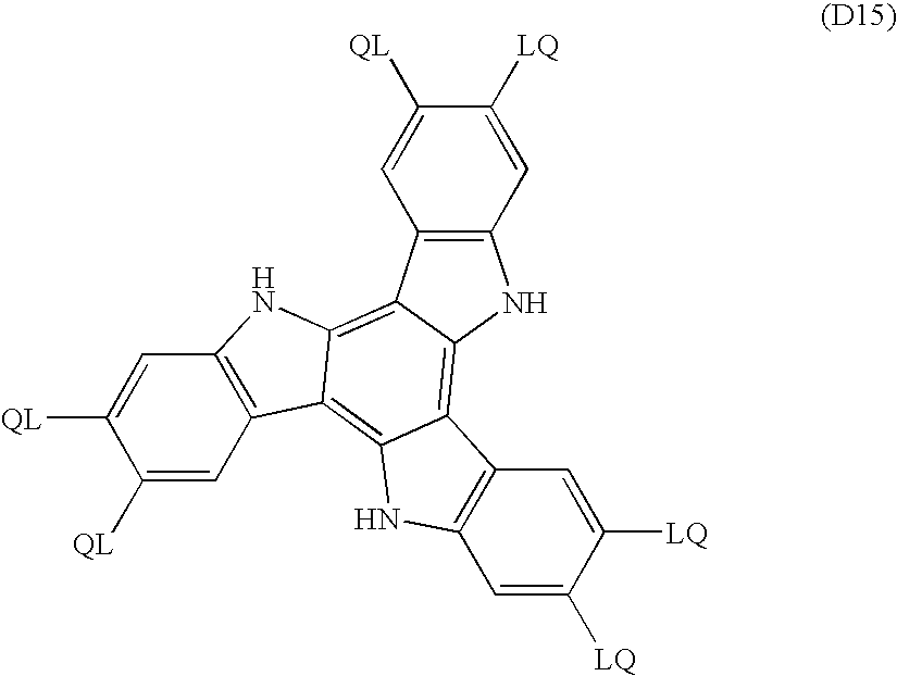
C12=C(C=C([QL])C([QL])=C1)C1=C3C(=C4C(=C1N2)C1=C(N4)C=C([LQ])C([QL])=C1)C1=C(N3)C=C([LQ])C([LQ])=C1
